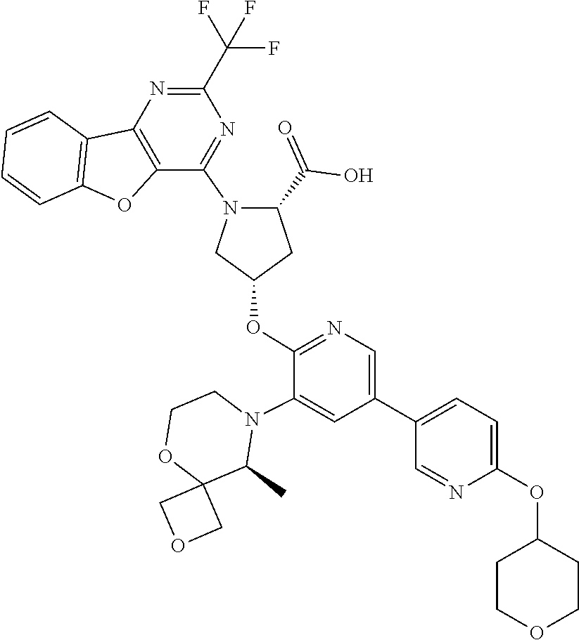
C12(COC1)OCCN(C1=CC(C3=CC=C(OC4CCOCC4)N=C3)=CN=C1OC1CN(C3=NC(C(F)(F)F)=NC4=C3OC3=C4C=CC=C3)C(C(=O)O)C1)C2C
